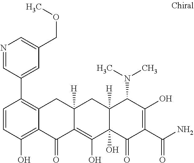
C12([H])C(O)(C(=O)C(C(N)=O)=C(O)C1N(C)C)C(O)=C1C([H])(C2)CC2=C(C3=CC(COC)=CN=C3)C=CC(O)=C2C1=O
